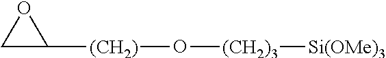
O1CC1[(CH2)]O[(CH2)3][Si(OMe)3]
